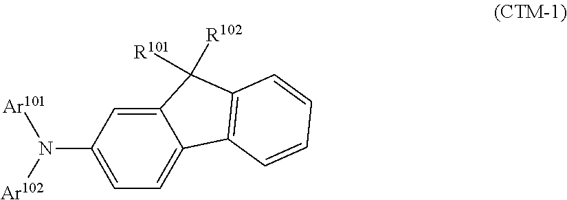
C12=CC(N([Ar101])[Ar102])=CC=C1C1=C(C2([R102])[R101])C=CC=C1
